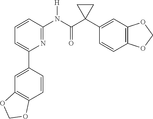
C1=C(C2=CC3=C(C=C2)OCO3)N=C(N(C(C2(C3=CC4=C(C=C3)OCO4)CC2)=O)[H])C=C1
